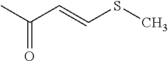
O=C(C=CSC)C
